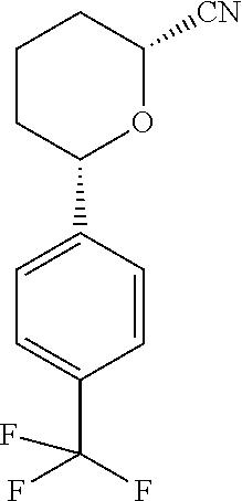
C1=CC(C2OC([CN])CCC2)=CC=C1C(F)(F)F
